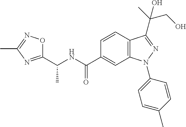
C1(C(NC(C2=CC3=C(C=C2)C(C(CO)(C)O)=NN3C2=CC=C(C)C=C2)=O)C)=NC(C)=NO1
